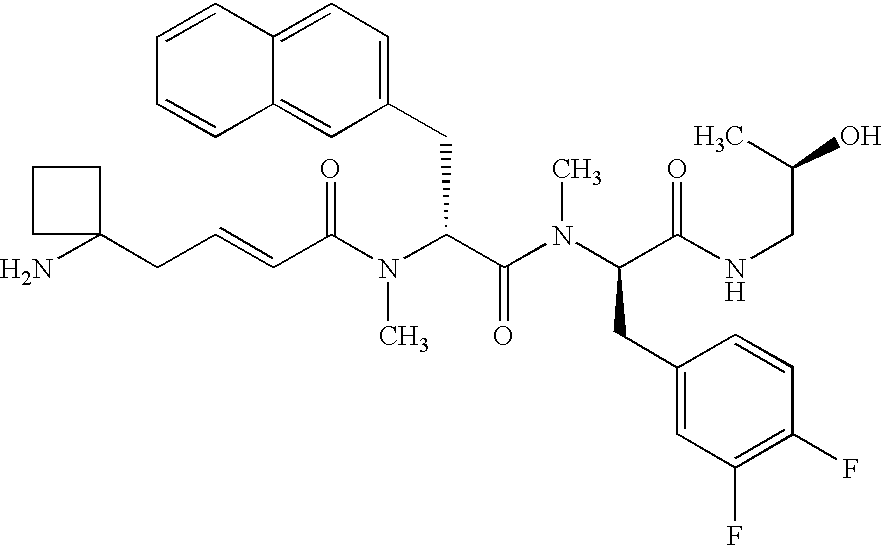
C(C(N(C(C(N(C(C(NCC(O)C)=O)CC1=CC(F)=C(F)C=C1)C)=O)CC1=CC=C2C(=C1)C=CC=C2)C)=O)=CCC1(N)CCC1
